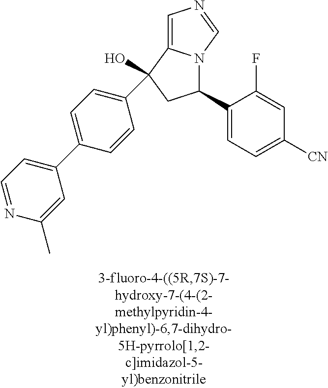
C1=CC(C2(O)C3=CN=CN3C(C3=CC=C([CN])C=C3F)C2)=CC=C1C1=CC=NC(C)=C1
